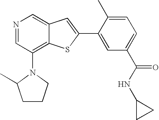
N1=CC(N2C(C)CCC2)=C2C(=C1)C=C(C1=CC(C(NC3CC3)=O)=CC=C1C)S2
